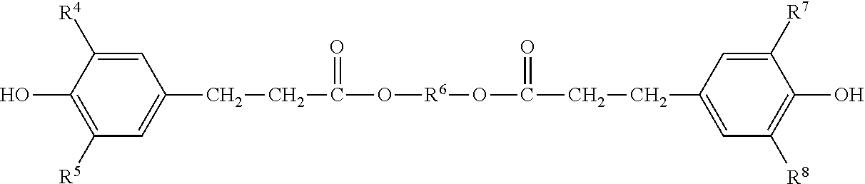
C1=C([R4])C(O)=C([R5])C=C1CCC(O[R6]OC(CCC1=CC([R8])=C(O)C([R7])=C1)=O)=O
